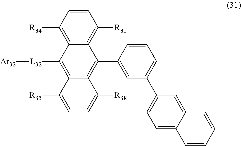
C1=CC([R34])=C2C(=C1[R31])C(C1=CC(C3=CC=C4C(=C3)C=CC=C4)=CC=C1)=C1C(=C2[L32][Ar32])C([R35])=CC=C1[R38]
